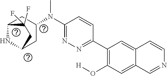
C1(C2=NN=C(N(C3CC4NC(C3)CC4(F)F)C)C=C2)=C(O[H])C=C2C(=C1)C=CN=C2
